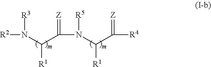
[R2]N([R3])C([R1])C(=[Z])N([R5])C([R1])C(=[Z])[R4]
